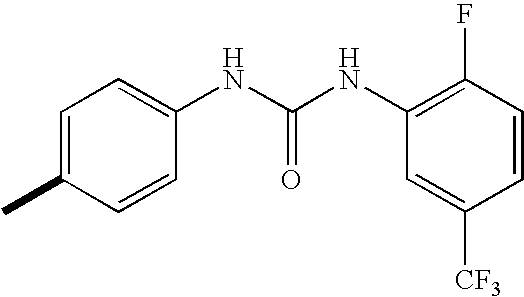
CC1=CC=C(NC(NC2=C(F)C=CC([CF3])=C2)=O)C=C1
